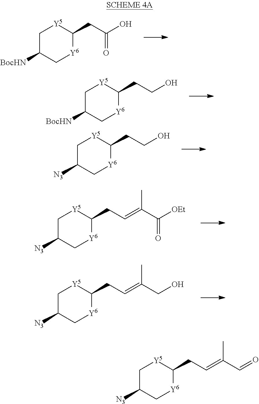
C1C([BocHN])C[Y6]C(CC(O)=O)[Y5]1.C1C([BocHN])C[Y6]C(CCO)[Y5]1.C1C([N3])C[Y6]C(CCO)[Y5]1.C1C([N3])C[Y6]C(CC=C(C([OEt])=O)C)[Y5]1.C1C([N3])C[Y6]C(CC=C(CO)C)[Y5]1.C1C([N3])C[Y6]C(CC=C(C=O)C)[Y5]1
